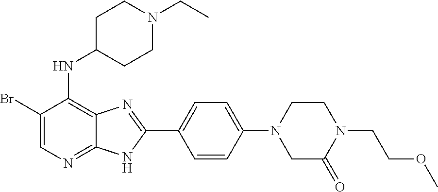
C1(Br)=CN=C2C(=C1NC1CCN(CC)CC1)N=C(C1=CC=C(N3CCN(CCOC)C(=O)C3)C=C1)N2
